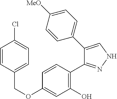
C(OC1=CC(O)=C(C2=NNC=C2C2=CC=C([MeO])C=C2)C=C1)C1=CC=C(Cl)C=C1
